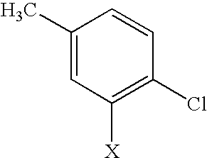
C1(C)=CC([X])=C(Cl)C=C1
